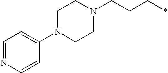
C1N(C2=CC=NC=C2)CCN(CCC*)C1
